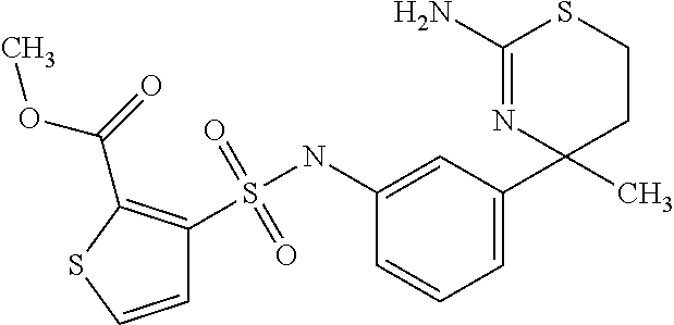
C1=CSC(C(=O)OC)=C1S(NC1=CC(C2(C)CCSC(N)=N2)=CC=C1)(=O)=O
